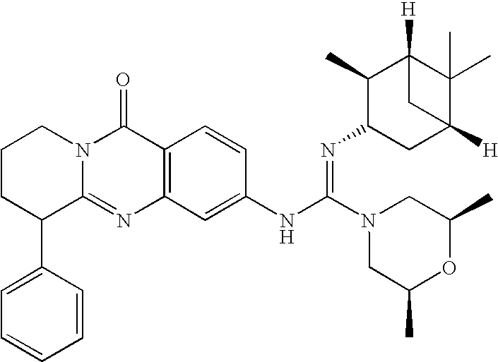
C1CC(C2=CC=CC=C2)C2=NC3=C(C(=O)N2C1)C=CC(NC(N1CC(C)OC(C)C1)=NC1CC2([H])C(C)(C)C([H])(C1C)C2)=C3
